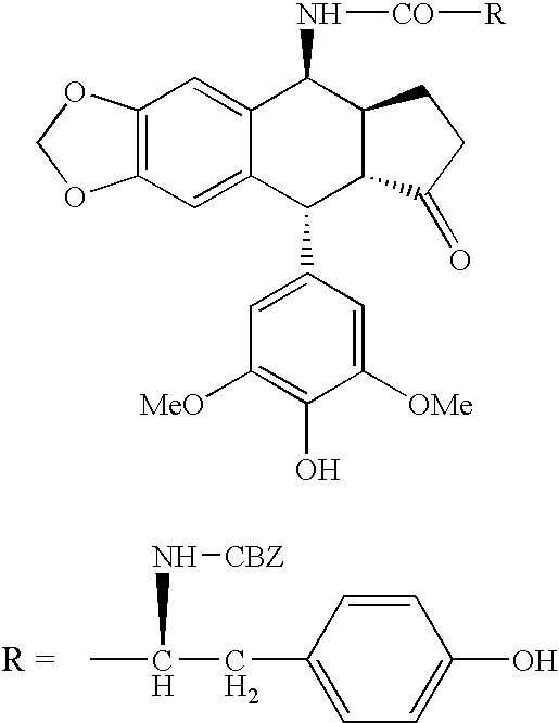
C12=C(C=C3C(=C1)C(N[CO][R])C1C(C3C3=CC([MeO])=C(O)C([OMe])=C3)C(=O)CC1)OCO2.CC(CC1=CC=C(O)C=C1)N[CBZ]
